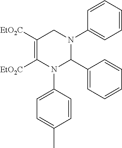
C1([EtO2C])=C([EtO2C])N(C2=CC=C(C)C=C2)C(C2=CC=CC=C2)N(C2=CC=CC=C2)C1
